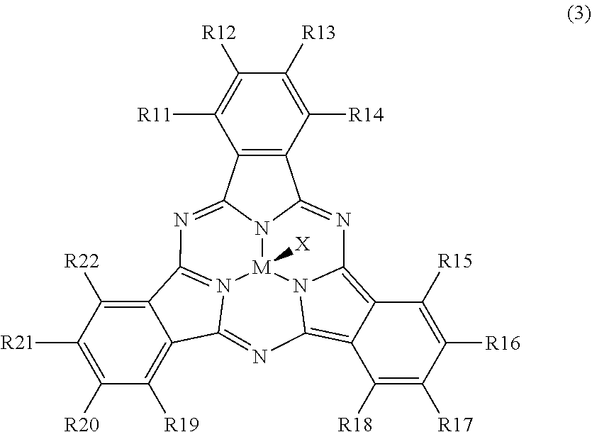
C12=C(C([R14])=C([R13])C([R12])=C1[R11])C1=NC3=C4C([R15])=C([R16])C([R17])=C([R18])C4=C4N3[M]3([X])N1C2=NC1=N3C(=N4)C2=C([R19])C([R20])=C([R21])C([R22])=C21
